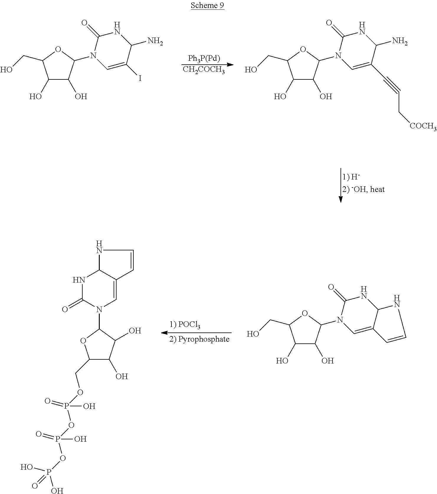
[Ph3P(Pd)].[CH2COCH3].C1(O)C(O)C(N2C=C(I)C(N)NC2=O)OC1CO.C1(O)C(O)C(N2C=C(C#CC[COCH3])C(N)NC2=O)OC1CO.C1(O)C(O)C(N2C=C3C(NC2=O)NC=C3)OC1CO.N1C(=O)N(C2OC(COP(OP(OP(O)(O)=O)(=O)O)(=O)O)C(O)C2O)C=C2C1NC=C2
